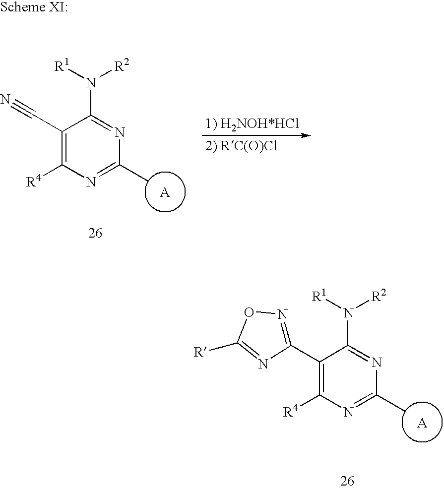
C1(C#N)=C([R4])N=C(C)N=C1N([R1])[R2].C1(C2=NOC([R])=N2)=C([R4])N=C(C)N=C1N([R1])[R2]
